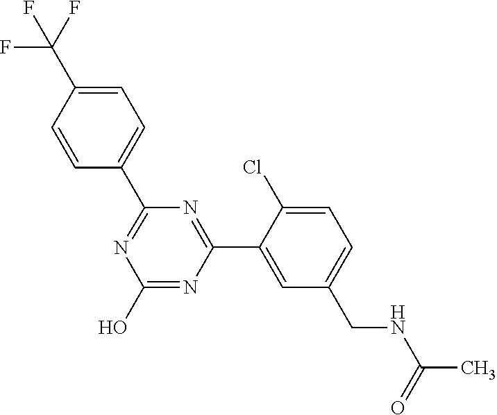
C1(C2=NC(O)=NC(C3=CC(CNC(C)=O)=CC=C3Cl)=N2)=CC=C(C(F)(F)F)C=C1
